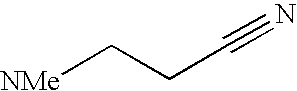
[NMe]CCC#N
